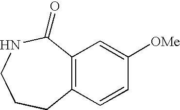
C12=C(C=CC([OMe])=C1)CCCNC2=O
